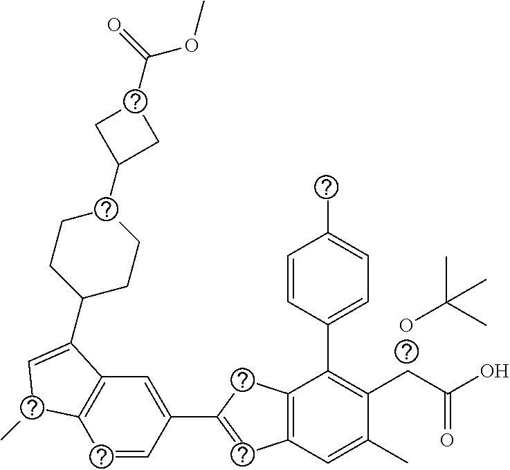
OC(C)(C)C.C1=CC(C2=CC3=C(C2)C(C2=CC=C(C)C=C2)=C(CC(O)=O)C(C)=C3)=CC2=C1C(C)C=C2C1CCC(C2CC(C(=O)OC)C2)CC1
